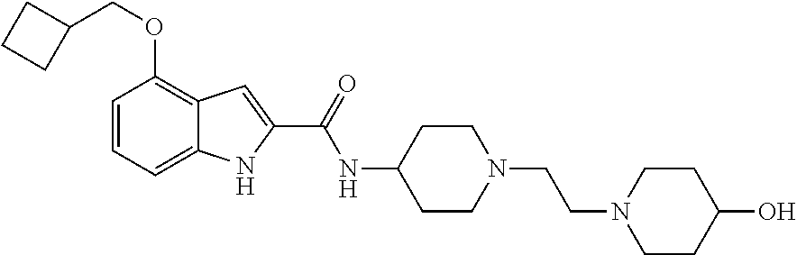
C1=CC=C2C(=C1OCC1CCC1)C=C(C(=O)NC1CCN(CCN3CCC(O)CC3)CC1)N2
